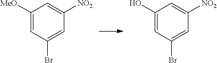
C1([MeO])=CC(Br)=CC([NO2])=C1.C1(O)=CC(Br)=CC([NO2])=C1
